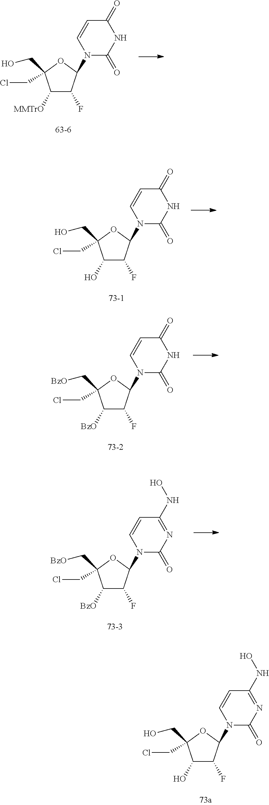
C1([MMTrO])C(F)C(N2C(=O)NC(=O)C=C2)OC1(CCl)CO.C1(O)C(F)C(N2C(=O)NC(=O)C=C2)OC1(CCl)CO.C1([BzO])C(F)C(N2C(=O)NC(=O)C=C2)OC1(CCl)C[BzO].C1([BzO])C(F)C(N2C(=O)N=C(NO)C=C2)OC1(CCl)C[BzO].C1(O)C(F)C(N2C(=O)N=C(NO)C=C2)OC1(CCl)CO
